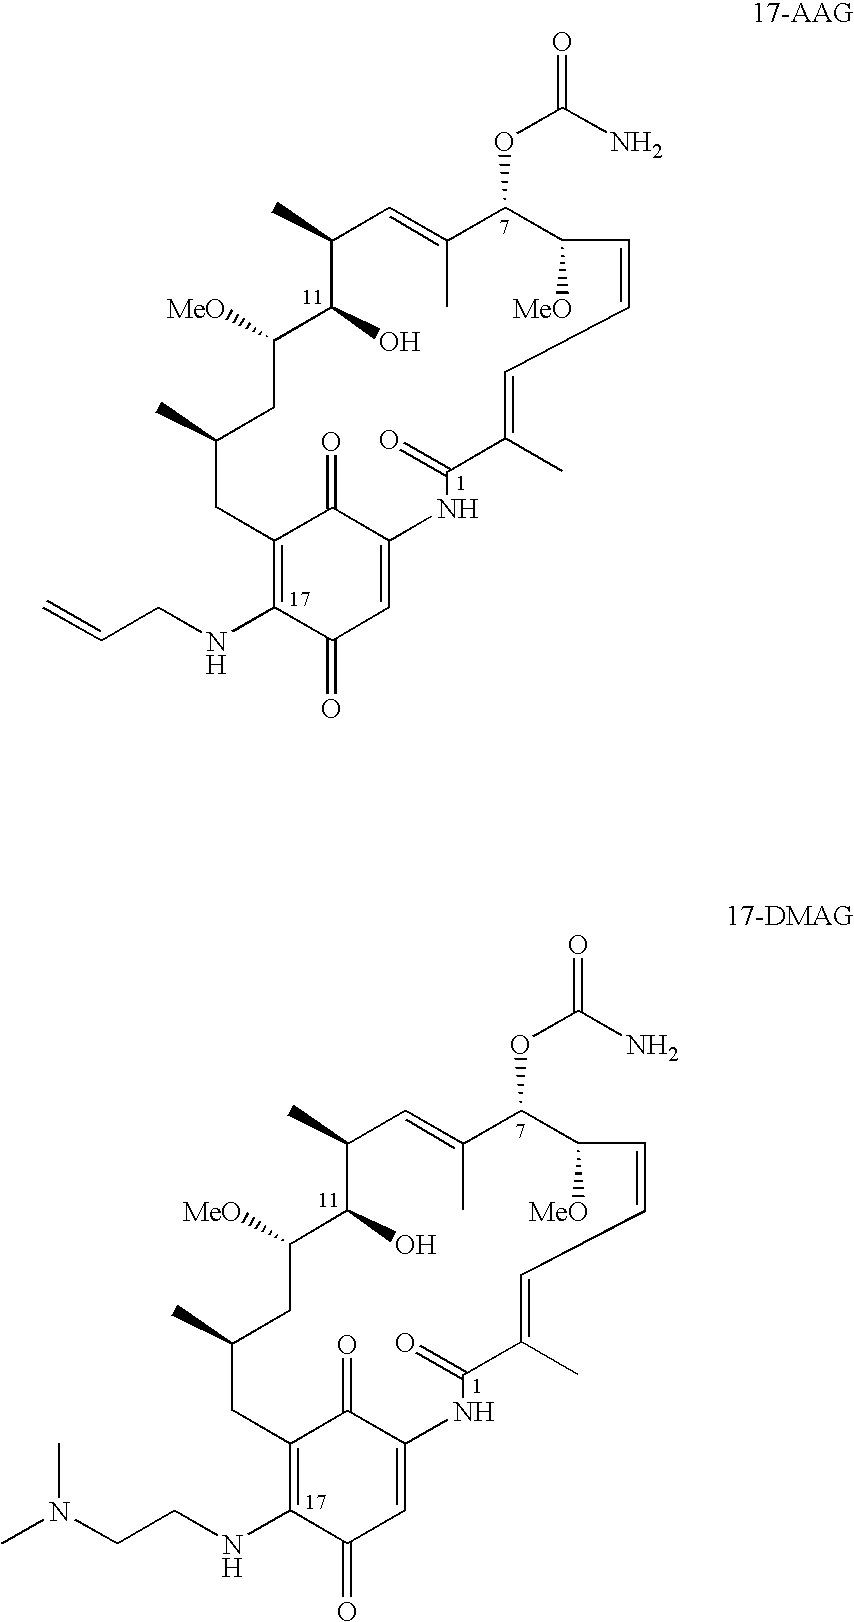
C1(C)C(O)C([MeO])CC(C)CC2=C(NCC=C)C(=O)C=C(C2=O)NC(=O)C(C)=CC=CC([MeO])C(OC(=O)N)C(C)=C1.C1(C)C(O)C([MeO])CC(C)CC2=C(NCCN(C)C)C(=O)C=C(C2=O)NC(=O)C(C)=CC=CC([MeO])C(OC(=O)N)C(C)=C1
